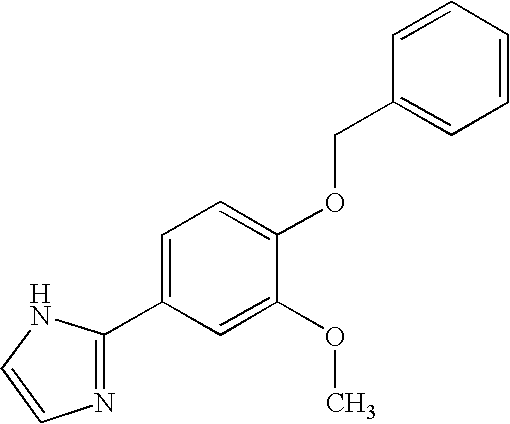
C1=C(C2=NC=CN2)C=C(OC)C(OCC2=CC=CC=C2)=C1
